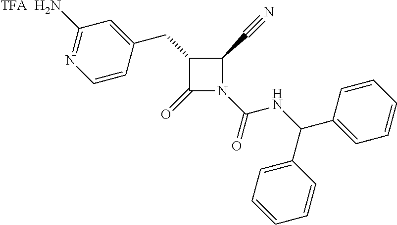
C1(CC2=CC([TFA  H2N])=NC=C2)C(=O)N(C(=O)NC(C2=CC=CC=C2)C2=CC=CC=C2)C1C#N
